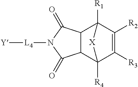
C1([R3])=C([R2])C2([R1])C3C(C1([R4])[X]2)C(=O)N([L4][Y])C3=O
